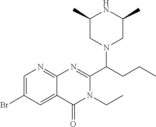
C1(C)CN(C(CCC)C2=NC3=NC=C(Br)C=C3C(=O)N2CC)CC(C)N1
